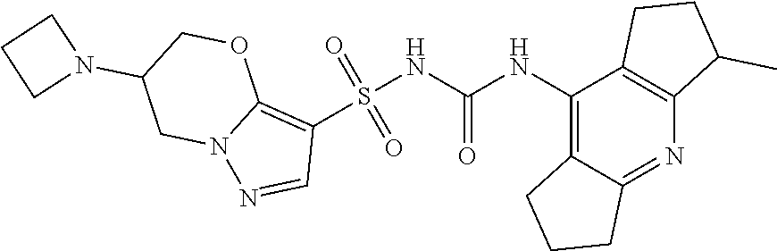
S(NC(NC1=C2C(=NC3=C1CCC3C)CCC2)=O)(C1=C2N(N=C1)CC(N1CCC1)CO2)(=O)=O
